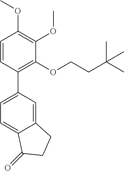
C1=CC(C2=CC=C3C(=C2)CCC3=O)=C(OCCC(C)(C)C)C(OC)=C1OC
